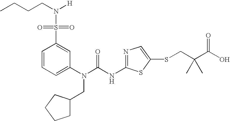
C1=CC=C(N(C(NC2=NC=C(SCC(C(O)=O)(C)C)S2)=O)CC2CCCC2)C=C1S(=O)(N(CCCC)[H])=O
